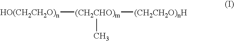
[HO(CH2CH2O)n][(CH2CHO)m](C)[(CH2CH2O)nH]
